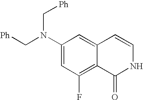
C1(N(C[Ph])C[Ph])=CC(F)=C2C(=C1)C=CNC2=O
